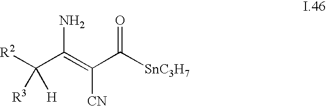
[R2]C(C(=C(C([SnC3H7])=O)[CN])N)([H])[R3]
